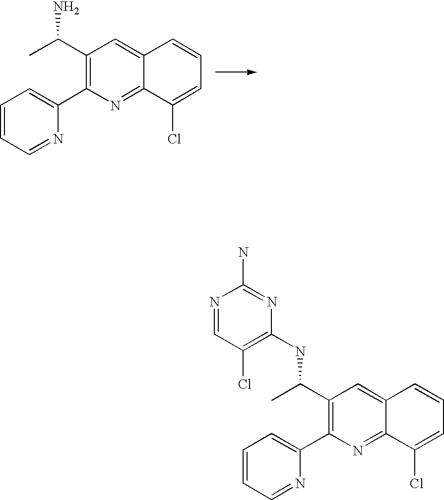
C1=CC=NC(C2=C(C(C)N)C=C3C(=N2)C(Cl)=CC=C3)=C1.C1=CC=NC(C2=C(C(C)NC3=C(Cl)C=NC(N)=N3)C=C3C(=N2)C(Cl)=CC=C3)=C1
